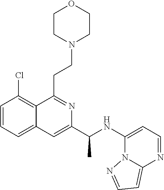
C1=CC=C2C(=C1Cl)C(CCN1CCOCC1)=NC(C(NC1=CC=NC3=CC=NN13)C)=C2
